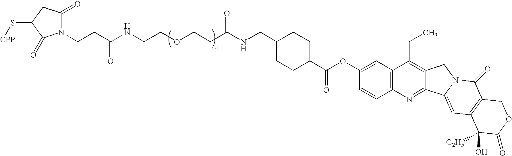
N1(CCC(NCCOCCC(NCC2CCC(C(=O)OC3=CC4=C(C=C3)N=C3C(=C4CC)CN4C3=CC3=C(C4=O)COC(=O)C3([C2H5])O)CC2)=O)=O)C(=O)CC(S[CPP])C1=O
